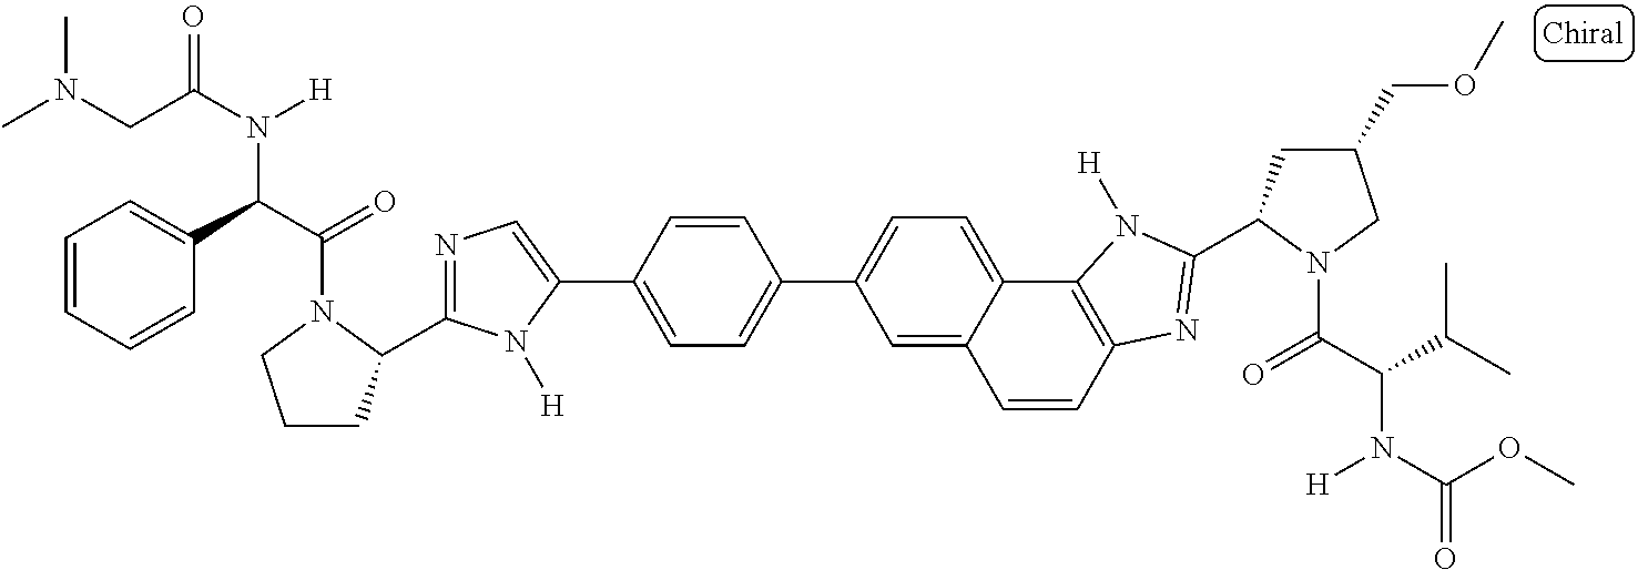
C1=CC2=C(C3=CC=C(C4=CC=C(C5=CN=C(C6CCCN6C(C(C6=CC=CC=C6)N(C(CN(C)C)=O)[H])=O)N5[H])C=C4)C=C13)N([H])C(C1CC(COC)CN1C(C(C(C)C)N(C(OC)=O)[H])=O)=N2
